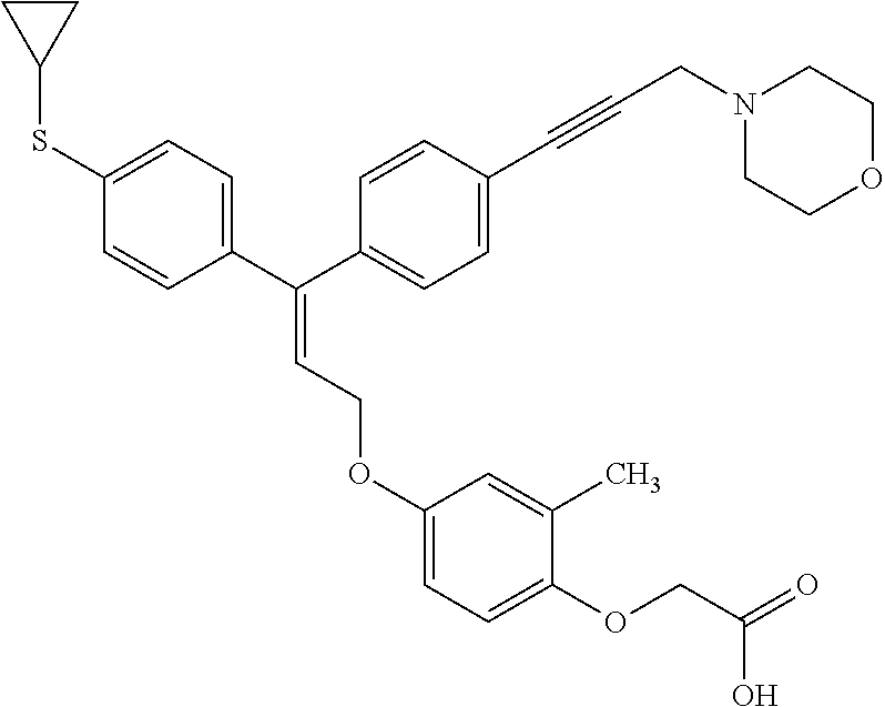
C(=CCOC1=CC=C(OCC(=O)O)C(C)=C1)(C1=CC=C(SC2CC2)C=C1)C1=CC=C(C#CCN2CCOCC2)C=C1
